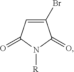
C1(Br)=CC(=O)N([R])C1=O
